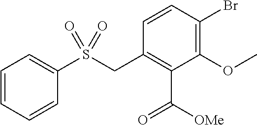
C1=CC(Br)=C(OC)C(C([OMe])=O)=C1CS(C1=CC=CC=C1)(=O)=O
